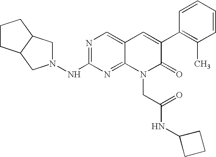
N1=C(NN2CC3C(C2)CCC3)N=C2C(=C1)C=C(C1=C(C)C=CC=C1)C(=O)N2CC(NC1CCC1)=O
